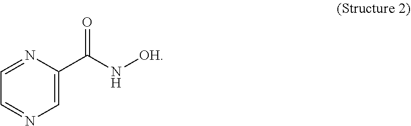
C1=C(C(N[OH])=O)N=CC=N1
